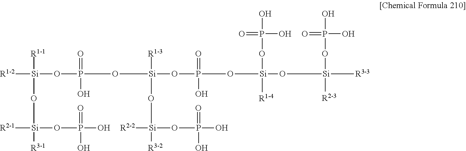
[R1-2][Si]([R1-1])(O[Si]([R2-1])(OP(=O)(O)O)[R3-1])OP(=O)(O)O[Si]([R1-3])(O[Si]([R2-2])(OP(=O)(O)O)[R3-2])OP(=O)(O)O[Si](OP(=O)(O)O)([R1-4])O[Si](OP(=O)(O)O)([R2-3])[R3-3]
